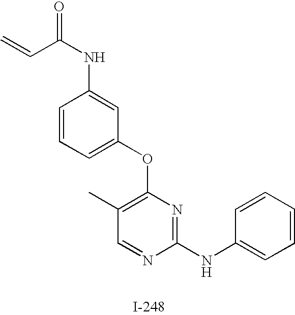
O(C1=C(C)C=NC(NC2=CC=CC=C2)=N1)C1=CC=CC(NC(=O)C=C)=C1
